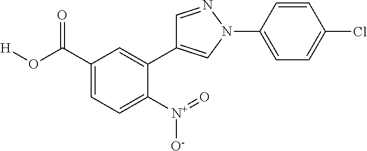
C1(C(O[H])=O)=CC=C([N+](=O)[O-])C(C2=CN(C3=CC=C(Cl)C=C3)N=C2)=C1
